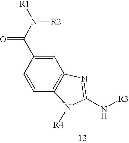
C1=CC2=C(C=C1C(N([R1])[R2])=O)N=C(N[R3])N2[R4]
